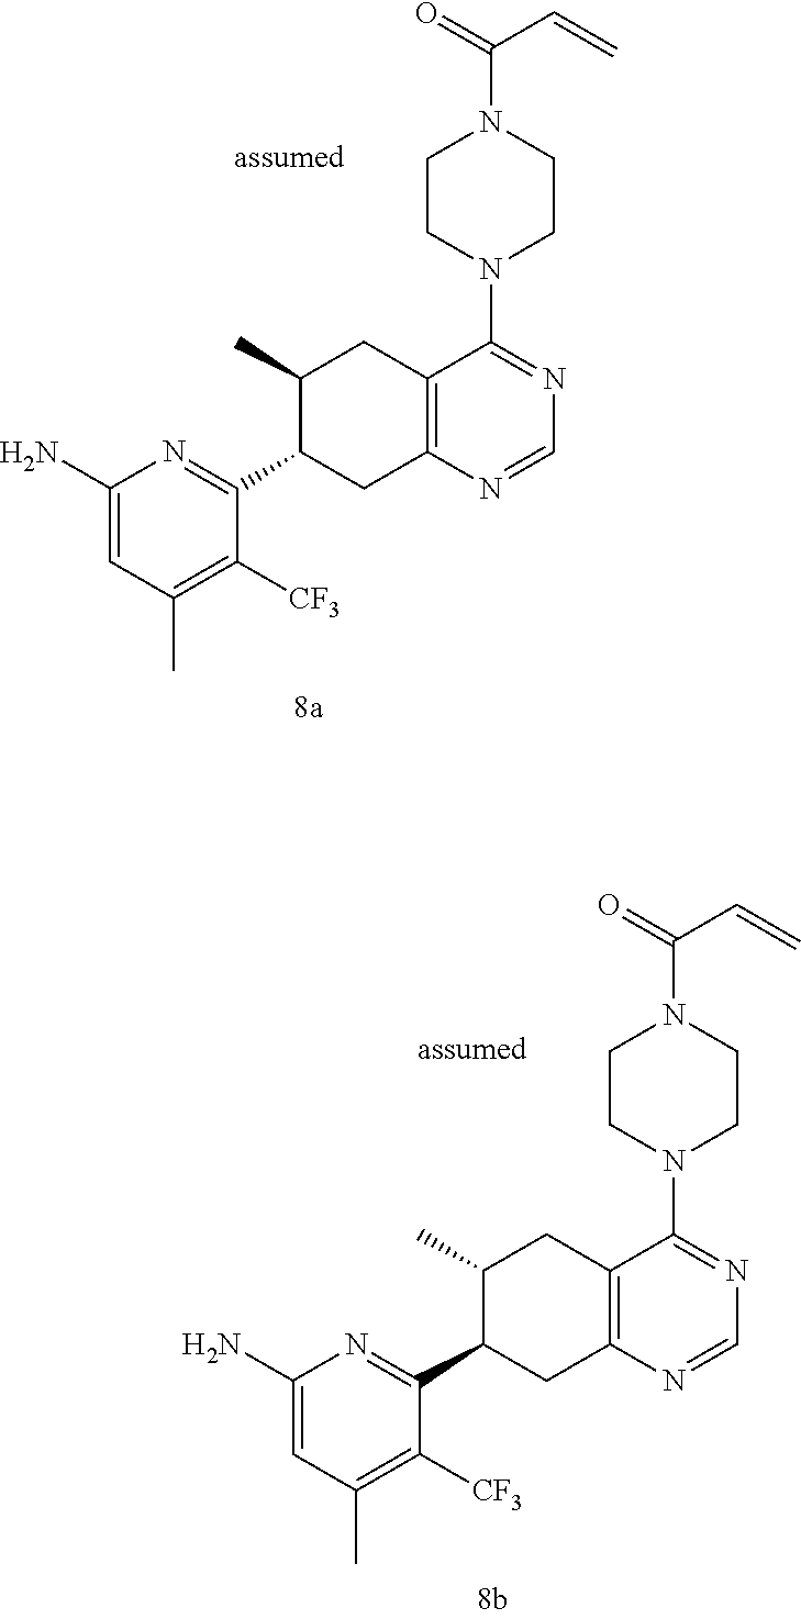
C1=NC2=C(C(N3CCN(C(=O)C=C)CC3)=N1)CC(C)C(C1=NC(N)=CC(C)=C1[CF3])C2.C1=NC2=C(C(N3CCN(C(=O)C=C)CC3)=N1)CC(C)C(C1=NC(N)=CC(C)=C1[CF3])C2
